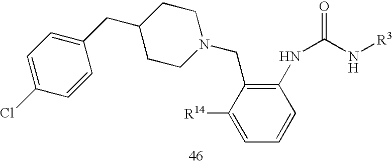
C1CN(CC2=C(NC(N[R3])=O)C=CC=C2[R14])CCC1CC1=CC=C(Cl)C=C1
